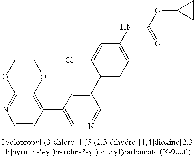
C12=NC=CC(C3=CN=CC(C4=CC=C(NC(OC5CC5)=O)C=C4Cl)=C3)=C1OCCO2
